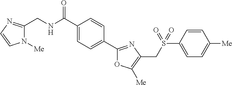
C1(C(=O)NCC2=NC=CN2[Me])=CC=C(C2=NC(CS(C3=CC=C([Me])C=C3)(=O)=O)=C([Me])O2)C=C1
